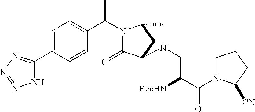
C1=C(C2=NN=NN2)C=CC(C(C)N2C(=O)C3CC2CN3CC([BocHN])C(=O)N2CCCC2[CN])=C1
